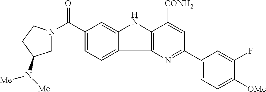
C12=C(NC3=CC(C(N4CC(N([Me])[Me])CC4)=O)=CC=C13)C([CONH2])=CC(C1=CC=C([OMe])C(F)=C1)=N2
